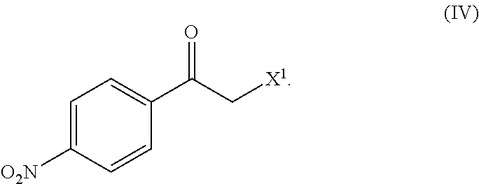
C1=C([O2N])C=CC(C(C[X1])=O)=C1
